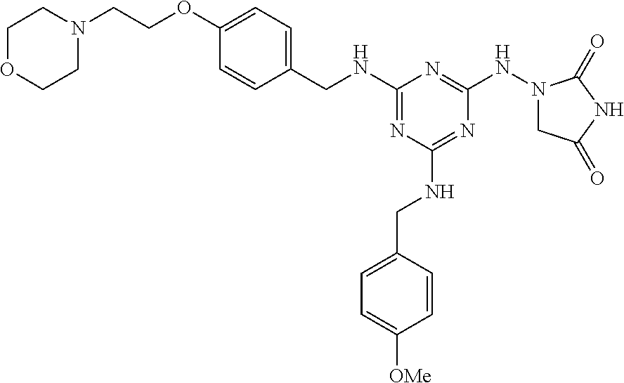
C1(NCC2=CC=C(OCCN3CCOCC3)C=C2)=NC(NCC2=CC=C([OMe])C=C2)=NC(NN2CC(=O)NC2=O)=N1
